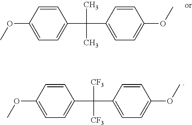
C1(C(C2=CC=C(OC)C=C2)(C)C)=CC=C(OC)C=C1.C1(C(C2=CC=C(OC)C=C2)([CF3])[CF3])=CC=C(OC)C=C1
